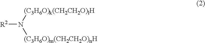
[R2]N([(C3H6O)m(CH2CH2O)nH])[(C3H6O)k(CH2CH2O)lH]
